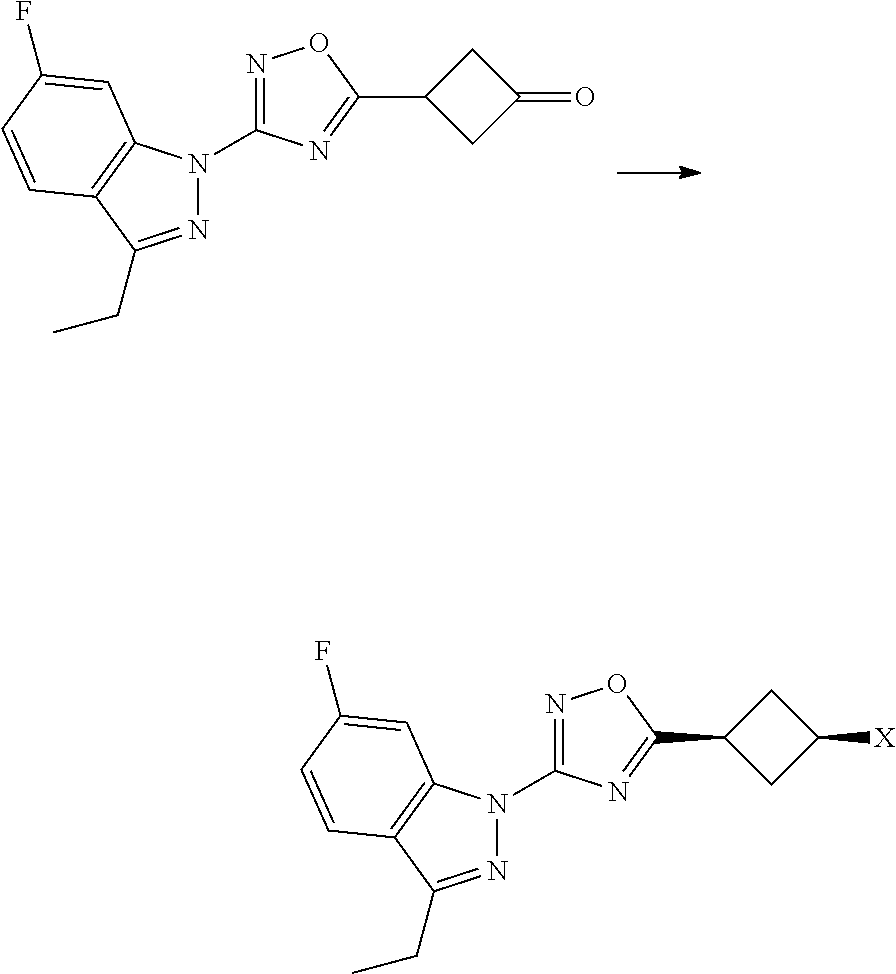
N1=C(CC)C2=C(N1C1=NOC(C3CC(=O)C3)=N1)C=C(F)C=C2.N1=C(CC)C2=C(N1C1=NOC(C3CC([X])C3)=N1)C=C(F)C=C2
